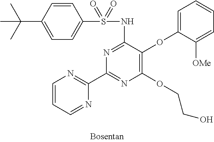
CC(C1=CC=C(S(NC2=NC(C3=NC=CC=N3)=NC(OCCO)=C2OC2=CC=CC=C2[OMe])(=O)=O)C=C1)(C)C
